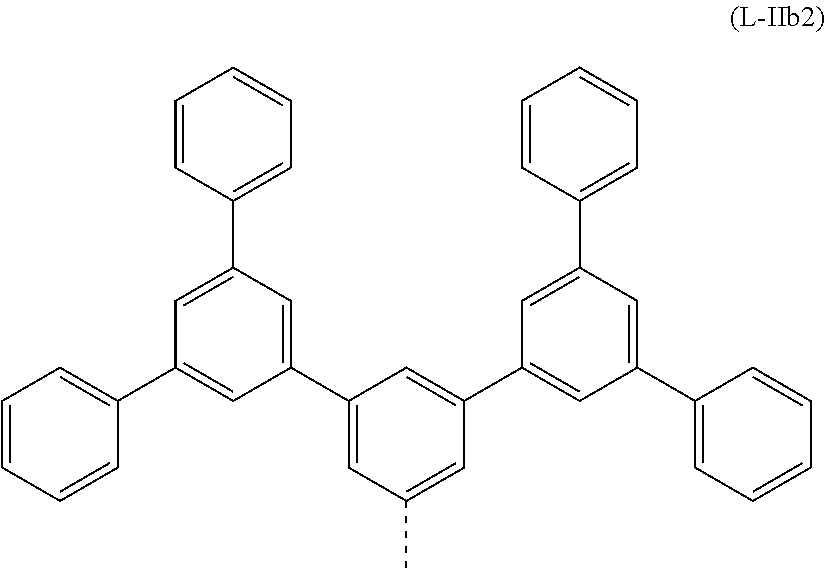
C1(C2=CC(C3=CC=CC=C3)=CC(C3=CC=CC=C3)=C2)=CC(C)=CC(C2=CC(C3=CC=CC=C3)=CC(C3=CC=CC=C3)=C2)=C1
